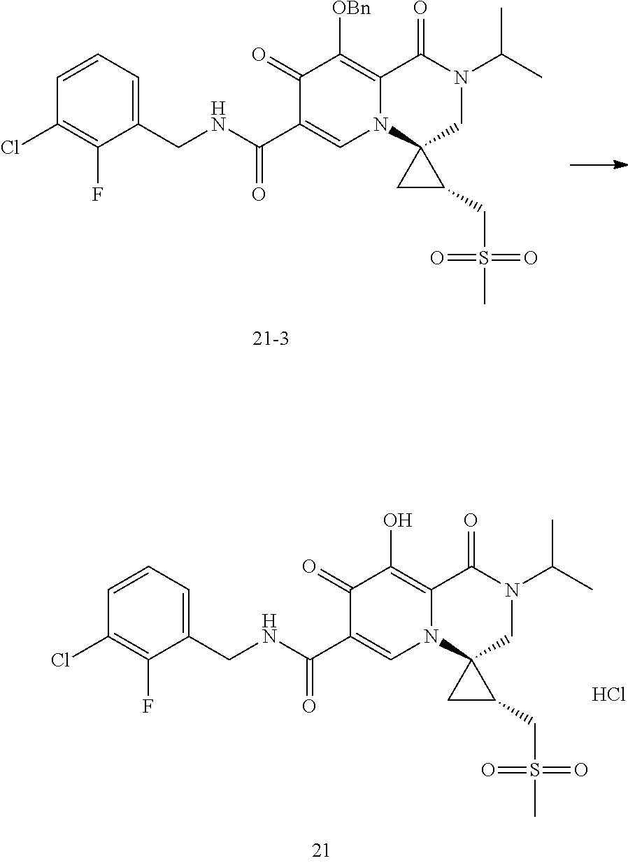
C1=CC=C(CNC(C2=CN3C(=C([OBn])C2=O)C(=O)N(C(C)C)CC32CC2CS(C)(=O)=O)=O)C(F)=C1Cl.C1=CC=C(CNC(C2=CN3C(=C(O)C2=O)C(=O)N(C(C)C)CC32CC2CS(C)(=O)=O)=O)C(F)=C1Cl.Cl
